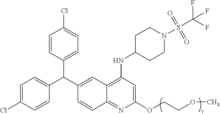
C1=C(Cl)C=CC(C(C2=CC3=C(NC4CCN(S(C(F)(F)F)(=O)=O)CC4)C=C(OCCOC)N=C3C=C2)C2=CC=C(Cl)C=C2)=C1
